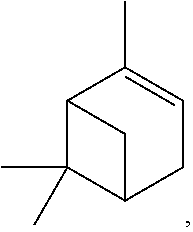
CC1=CCC2C(C)(C)C1C2
